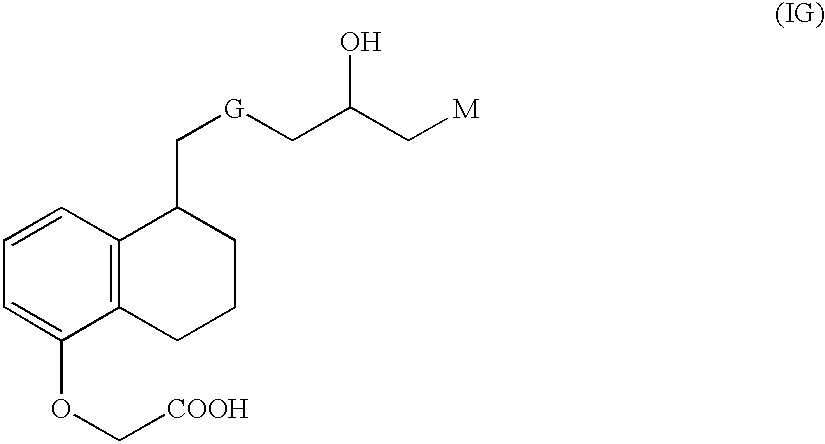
C1=CC=C(OC[COOH])C2=C1C(C[G]CC(O)C[M])CCC2
